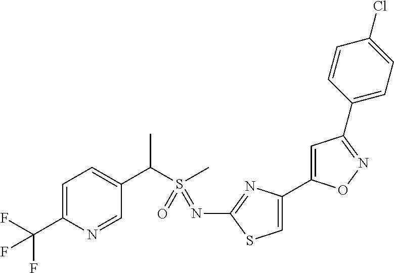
C1=C(C(F)(F)F)N=CC(C(S(C)(=O)=NC2=NC(C3=CC(C4=CC=C(Cl)C=C4)=NO3)=CS2)C)=C1
